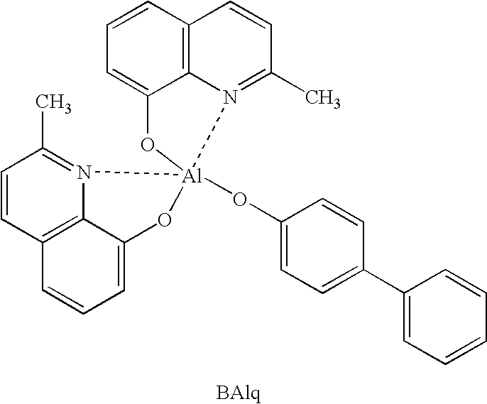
C1=CC=C2C3=C1C=CC(C)=N3[Al]1(OC3=CC=C(C4=CC=CC=C4)C=C3)(N3=C(C)C=CC4=C3C(=CC=C4)O1)O2
